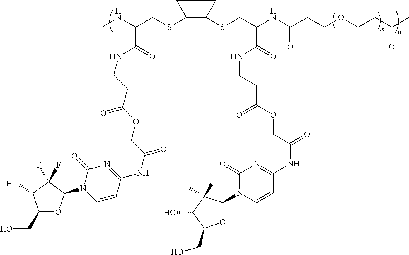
CNC(CSC1C(SCC(NC(CCOCCC(C)=O)=O)C(=O)NCCC(OCC(NC2=NC(=O)N(C3OC(CO)C(O)C3(F)F)C=C2)=O)=O)CC1)C(=O)NCCC(OCC(NC1=NC(=O)N(C2OC(CO)C(O)C2(F)F)C=C1)=O)=O
